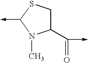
C1(C(=O)->C)CSC(->C)N1C
